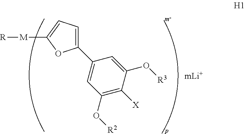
C1=C(C2=CC(O[R2])=C([X])C(O[R3])=C2)OC([M][R])=C1
